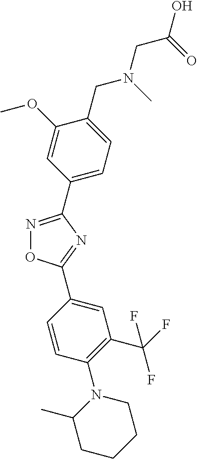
N1=C(C2=CC=C(CN(CC(O)=O)C)C(OC)=C2)N=C(C2=CC(C(F)(F)F)=C(N3C(C)CCCC3)C=C2)O1
